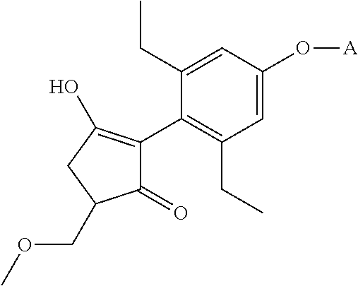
C1(CC)=CC(O[A])=CC(CC)=C1C1=C(O)CC(COC)C1=O
